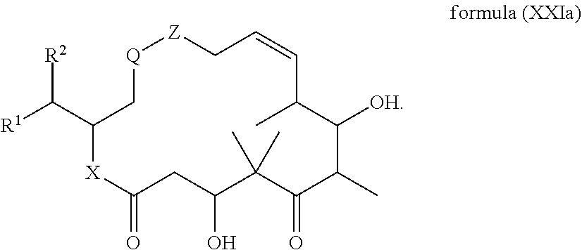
[X]1C(=O)CC(O)C(C)(C)C(=O)C(C)C([OH])C(C)C=CC[Z][Q]CC1C([R1])[R2]
